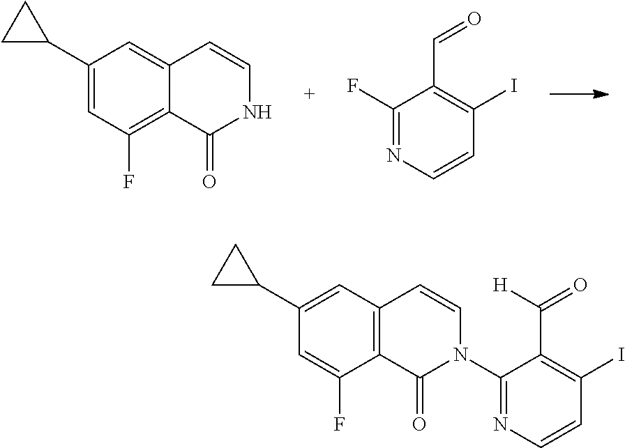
C1(C2CC2)=CC(F)=C2C(=C1)C=CNC2=O.C1(F)=NC=CC(I)=C1C=O.C1(C2CC2)=CC2=C(C(F)=C1)C(=O)N(C1=NC=CC(I)=C1C([H])=O)C=C2
